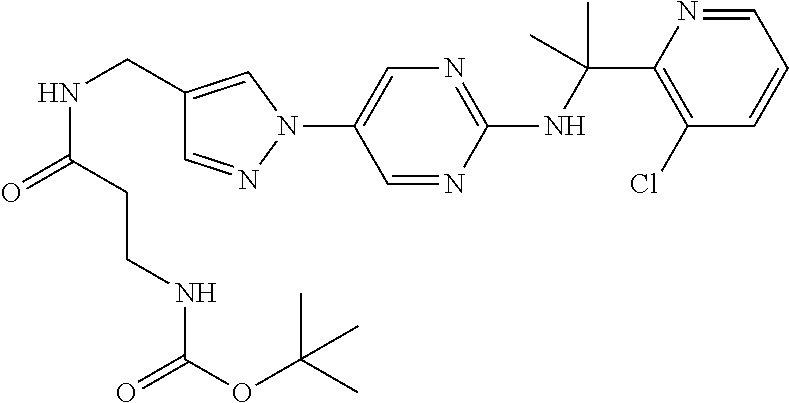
N(C(C1=C(Cl)C=CC=N1)(C)C)C1=NC=C(N2C=C(CNC(=O)CCNC(OC(C)(C)C)=O)C=N2)C=N1
